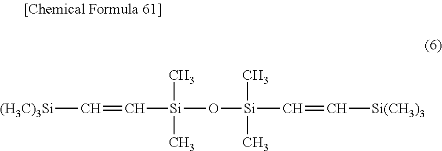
[(H3C)3Si]C=C[Si](O[Si](C=C[Si(CH3)3])(C)C)(C)C
